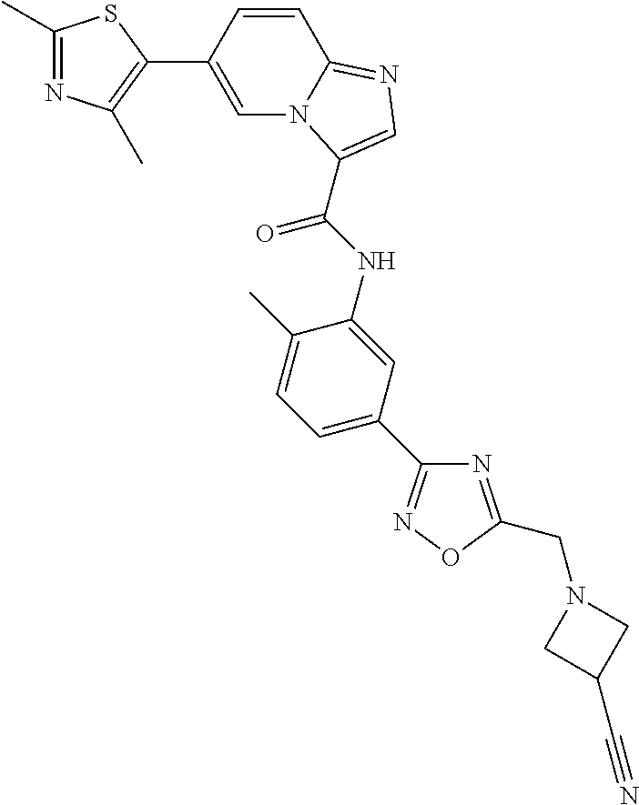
C1=CC(C2=C(C)N=C(C)S2)=CN2C1=NC=C2C(=O)NC1=CC(C2=NOC(CN3CC(C#N)C3)=N2)=CC=C1C
